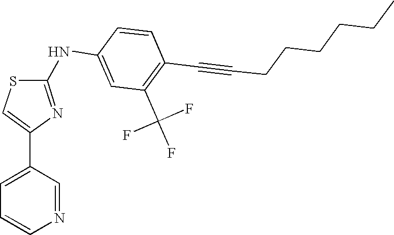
C1(NC2=CC(C(F)(F)F)=C(C#CCCCCCC)C=C2)=NC(C2=CC=CN=C2)=CS1
